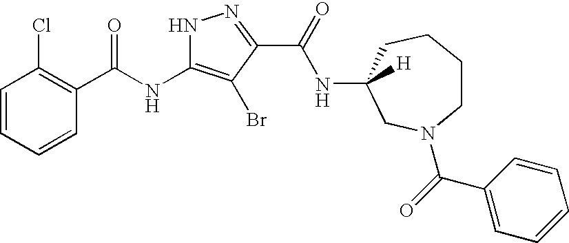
C1=CC=CC(C(=O)NC2=C(Br)C(C(=O)NC3([H])CN(C(C4=CC=CC=C4)=O)CCCC3)=NN2)=C1Cl
